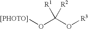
[[PHOTO]]OC(O[R3])([R1])[R2]
